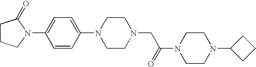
N1(C2=CC=C(N3CCN(CC(N4CCN(C5CCC5)CC4)=O)CC3)C=C2)C(=O)CCC1
